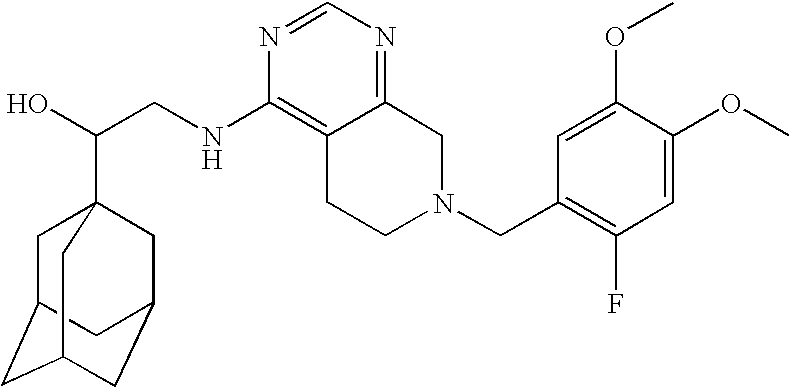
C(CNC1=C2C(=NC=N1)CN(CC1=C(F)C=C(OC)C(OC)=C1)CC2)(O)C12CC3CC(CC(C1)C3)C2
